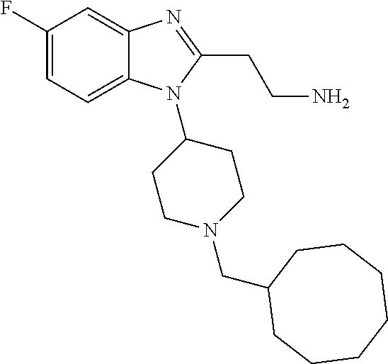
C1(F)=CC=C2C(=C1)N=C(CCN)N2C1CCN(CC2CCCCCCC2)CC1
